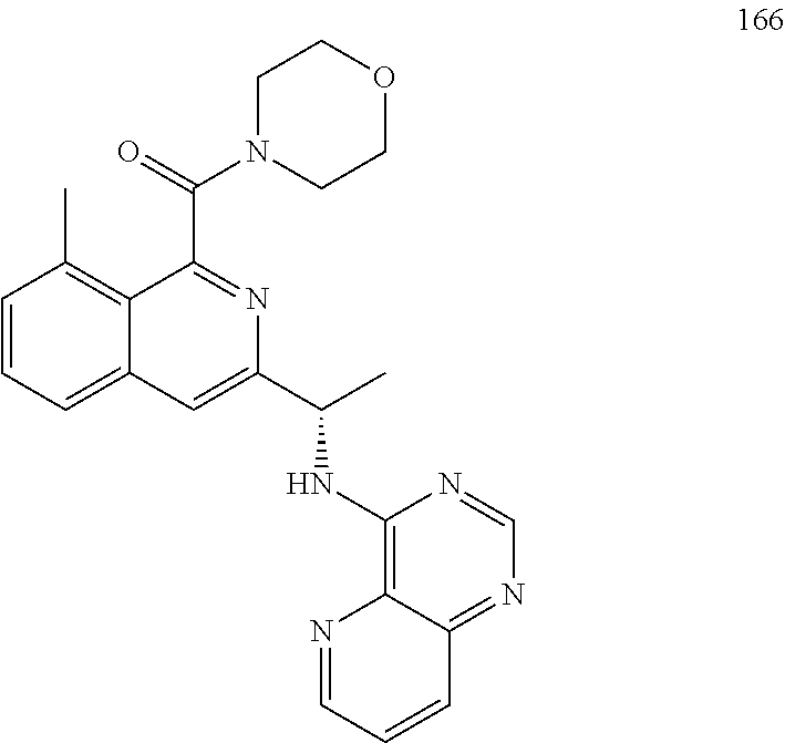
C1=CC=C2C(=C1C)C(C(N1CCOCC1)=O)=NC(C(C)NC1=C3C(=NC=N1)C=CC=N3)=C2
